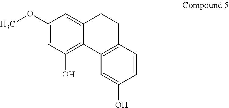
COC1=CC(O)=C2C3=C(CCC2=C1)C=CC(O)=C3
